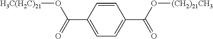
O=C(C1=CC=C(C(=O)O[H3C(H2C)21])C=C1)O[(CH2)21CH3]
